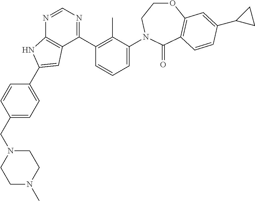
C1(CN2CCN(C)CC2)=CC=C(C2=CC3=C(N=CN=C3C3=C(C)C(N4CCOC5=C(C4=O)C=CC(C4CC4)=C5)=CC=C3)N2)C=C1
